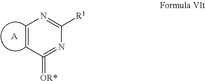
C1=CC(=[OR*])=NC([R1])=N1.[A]
